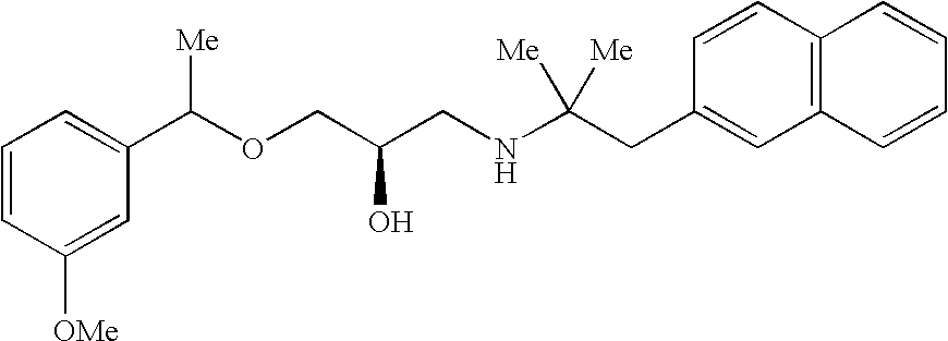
C1=CC([OMe])=CC(C(OCC(CNC(CC2=CC3=C(C=C2)C=CC=C3)([Me])[Me])O)[Me])=C1
